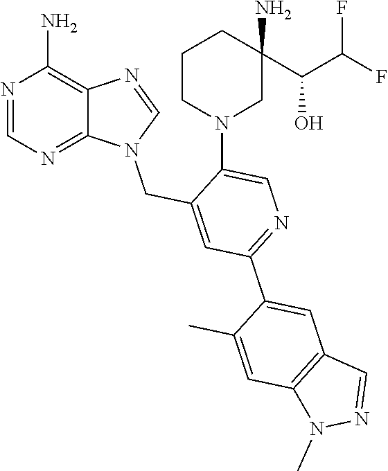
N1=CN=C2C(=C1N)N=CN2CC1=CC(C2=CC3=C(C=C2C)N(C)N=C3)=NC=C1N1CCCC(C(O)C(F)F)(N)C1
